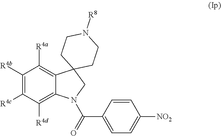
C1([R4b])=C([R4c])C([R4d])=C2C(=C1[R4a])C1(CN2C(=O)C2=CC=C([NO2])C=C2)CCN([R8])CC1
